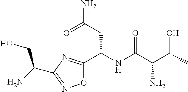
O1C(C(NC(=O)C(N)C(O)C)CC(N)=O)=NC(C(CO)N)=N1
